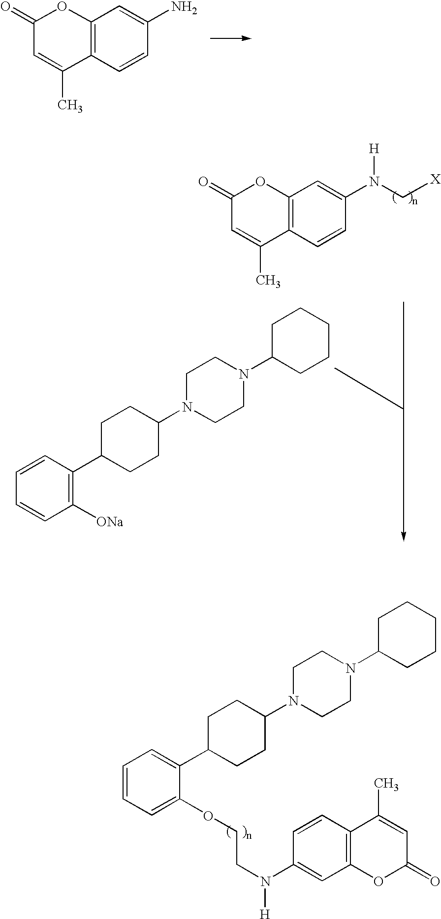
C12=C(C=CC(N)=C1)C(C)=CC(=O)O2.C12=C(C=CC(N([H])C[X])=C1)C(C)=CC(=O)O2.C1C(N2CCN(C3CCC(C4=C([ONa])C=CC=C4)CC3)CC2)CCCC1.C1C(N2CCN(C3CCC(C4=CC=CC=C4OCCN([H])C4=CC5=C(C=C4)C(C)=CC(=O)O5)CC3)CC2)CCCC1
